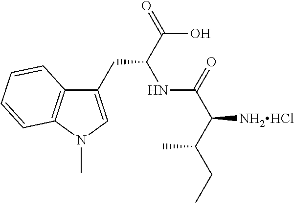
C1(CC(C(O)=O)NC(C([NH2HCl])C(CC)C)=O)=CN(C)C2=C1C=CC=C2
